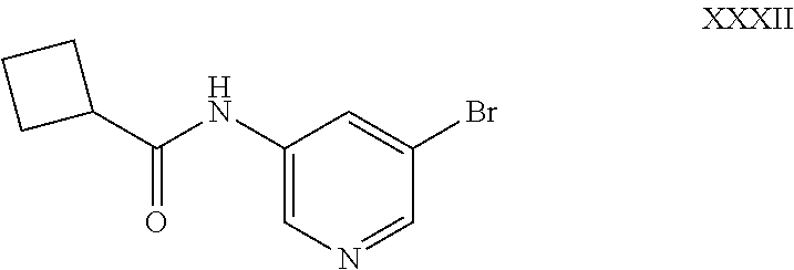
C1(Br)=CC(NC(C2CCC2)=O)=CN=C1
